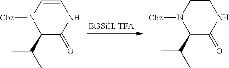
C1=CN([Cbz])C(C(C)C)C(=O)N1.C1CN([Cbz])C(C(C)C)C(=O)N1
